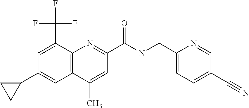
C1(C)=CC(C(NCC2=CC=C(C#N)C=N2)=O)=NC2=C1C=C(C1CC1)C=C2C(F)(F)F
